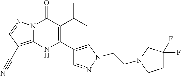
N12C(=C(C#N)C=N1)NC(C1=CN(CCN3CC(F)(F)CC3)N=C1)=C(C(C)C)C2=O
